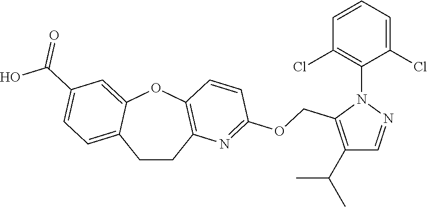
C1CC2=C(OC3=CC(C(O)=O)=CC=C13)C=CC(OCC1=C(C(C)C)C=NN1C1=C(Cl)C=CC=C1Cl)=N2
